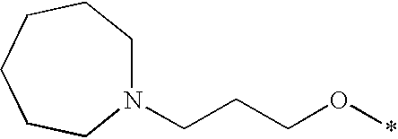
N1(CCCO*)CCCCCC1
